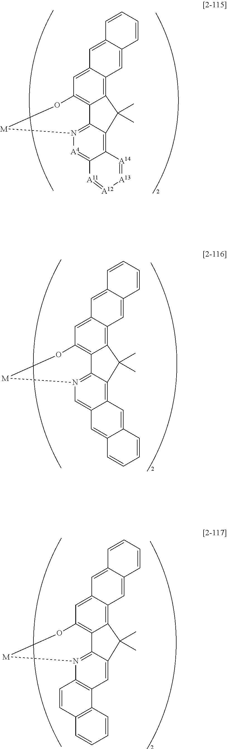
C12=C3C(=CC4=C1C1=N([A4]=C5C(=C1C2(C)C)[A14]=[A13][A12]=[A11]5)[M]O4)C=C1C(=C3)C=CC=C1.C12=C3C(=CC4=C1C1=N(C=C5C(=C1C2(C)C)C=C1C(=C5)C=CC=C1)[M]O4)C=C1C(=C3)C=CC=C1.C12=C3C(=CC4=C1C1=N(C5=C(C=C1C2(C)C)C1=C(C=C5)C=CC=C1)[M]O4)C=C1C(=C3)C=CC=C1
